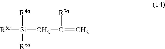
[R5a][Si](CC(=C)[R7a])([R4a])[R6a]
